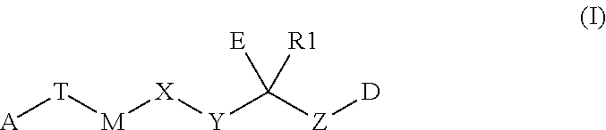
[A][T][M][X][Y]C([Z][D])([R1])[E]
